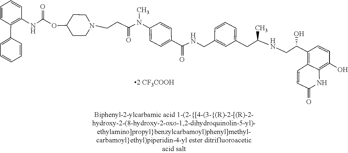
C12=C(C(CNC(CC3=CC=CC(CNC(C4=CC=C(N(C(CCN5CCC(OC(NC6=C(C7=CC=CC=C7)C=CC=C6)=O)CC5)=O)C)C=C4)=O)=C3)C)O)C=CC(O)=C1NC(=O)C=C2
